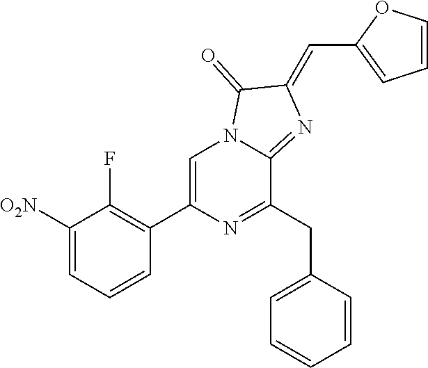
C1([O2N])=CC=CC(C2=CN3C(=NC(=CC4=CC=CO4)C3=O)C(CC3=CC=CC=C3)=N2)=C1F
